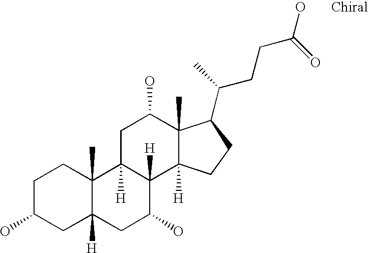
C1C(O)CC2([H])C(C)(C1)C1([H])C([H])(C(O)C2)C2([H])C(C)(C(O)C1)C(C(CCC(O)=O)C)CC2
